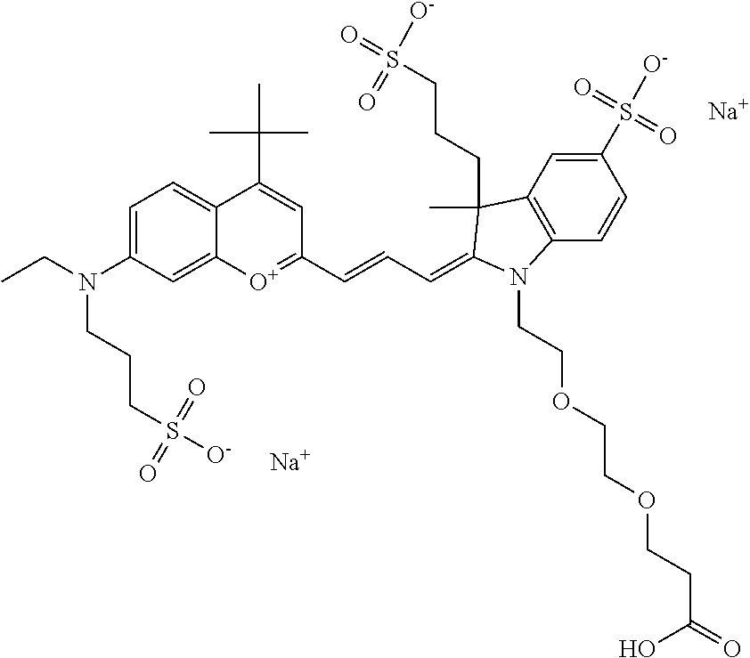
CCN(C1=CC=C2C(=C1)[O+]=C(C=CC=C1C(C)(CCCS(=O)([O-])=O)C3=C(C=CC(S([O-])(=O)=O)=C3)N1CCOCCOCCC(=O)O)C=C2C(C)(C)C)CCCS([O-])(=O)=O.[Na].[Na]
